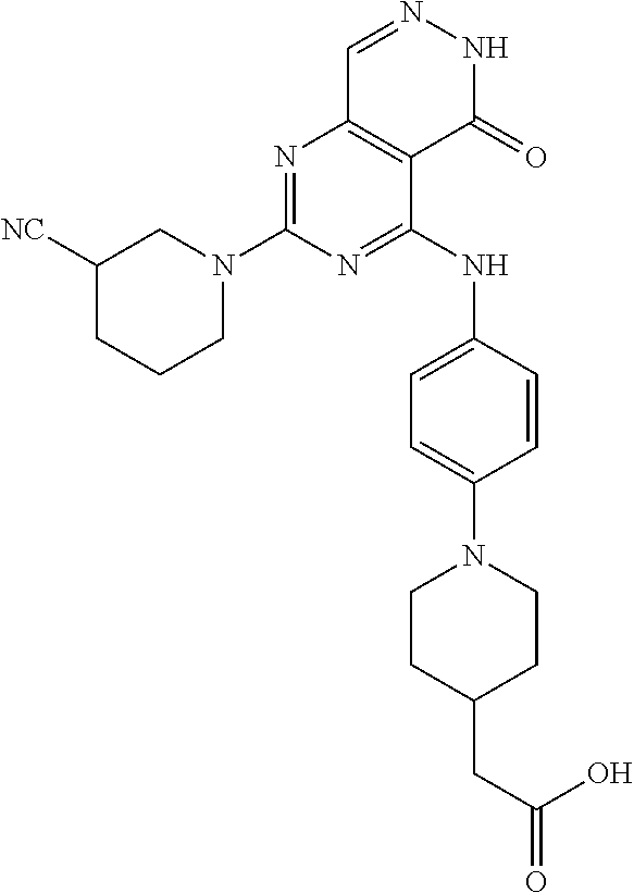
N1=C(N2CC([NC])CCC2)N=C(NC2=CC=C(N3CCC(CC(=O)O)CC3)C=C2)C2=C1C=NNC2=O
